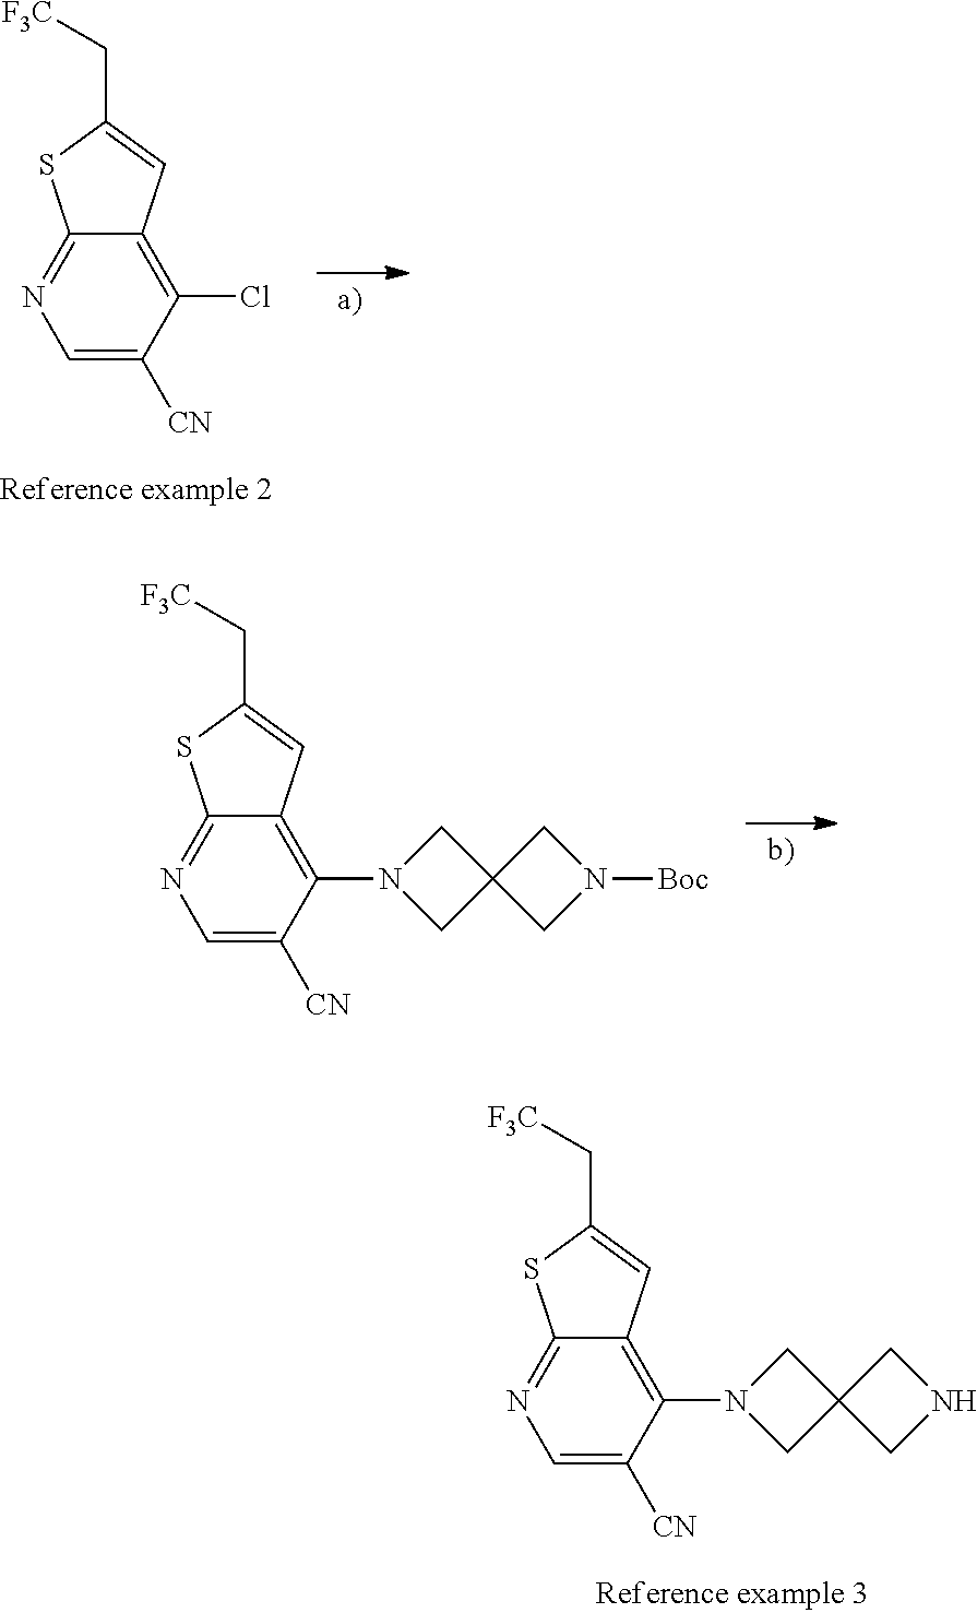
C1=C([CN])C(N2CC3(C2)CNC3)=C2C(=N1)SC(C[F3C])=C2.C1=C([CN])C(Cl)=C2C(=N1)SC(C[F3C])=C2.C1=C([CN])C(N2CC3(C2)CN([Boc])C3)=C2C(=N1)SC(C[F3C])=C2
